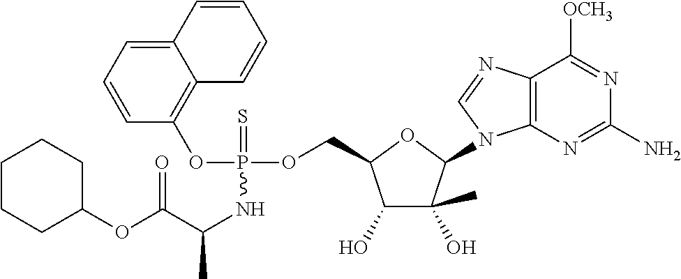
C1(O)C(C)(O)C(N2C3=C(N=C2)C([OCH3])=NC(N)=N3)OC1COP(OC1=C2C(=CC=C1)C=CC=C2)(=S)NC(C)C(OC1CCCCC1)=O
